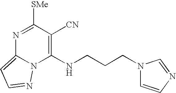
N1=C([SMe])C([CN])=C(NCCCN2C=CN=C2)N2C1=CC=N2
